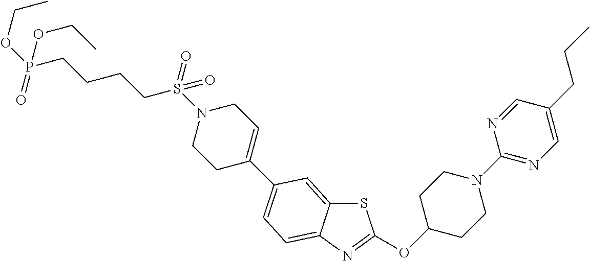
S1C2=CC(C3=CCN(S(CCCCP(OCC)(=O)OCC)(=O)=O)CC3)=CC=C2N=C1OC1CCN(C2=NC=C(CCC)C=N2)CC1
